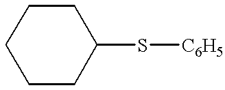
C1CCC(S[C6H5])CC1
